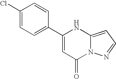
C1(C2=CC=C(Cl)C=C2)=CC(=O)N2C(=CC=N2)N1
